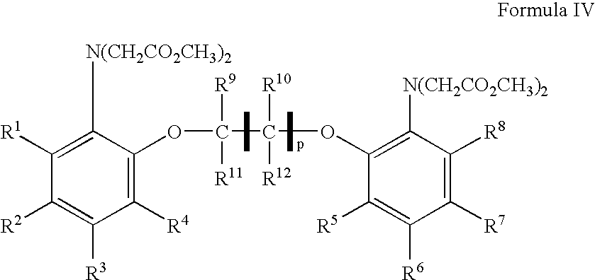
C1([R1])=C([N(CH2CO2CH3)2])C(OC(C(OC2=C([N(CH2CO2CH3)2])C([R8])=C([R7])C([R6])=C2[R5])([R10])[R12])([R9])[R11])=C([R4])C([R3])=C1[R2]
